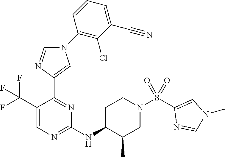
C1(NC2C(C)CN(S(C3=CN(C)C=N3)(=O)=O)CC2)=NC=C(C(F)(F)F)C(C2=CN(C3=C(Cl)C(C#N)=CC=C3)C=N2)=N1
